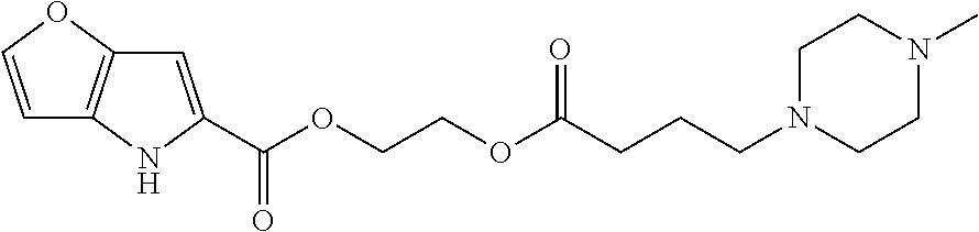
C1=C(C(OCCOC(=O)CCCN2CCN(C)CC2)=O)NC2=C1OC=C2
